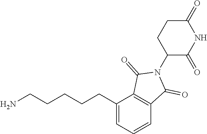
NCCCCCC1=CC=CC2=C1C(=O)N(C1C(=O)NC(=O)CC1)C2=O
